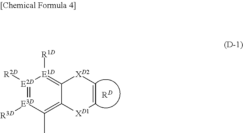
[E2D]1([R2D])=[E3D]([R3D])C(C)=C2C(=[E1D]1[R1D])[XD2]C=C[XD1]2.[RD]
